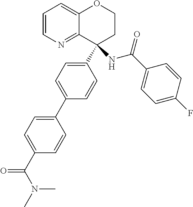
C1=CN=C2C(=C1)OCCC2(C1=CC=C(C2=CC=C(C(=O)N(C)C)C=C2)C=C1)NC(C1=CC=C(F)C=C1)=O
